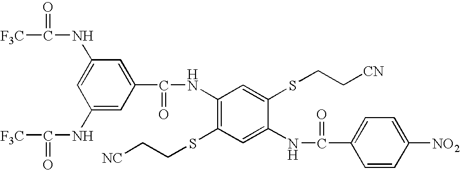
[F3C]C(=O)NC1=CC(NC([F3C])=O)=CC(C(=O)NC2=C(SCC[NC])C=C(NC(=O)C3=CC=C([NO2])C=C3)C(SCC[CN])=C2)=C1
